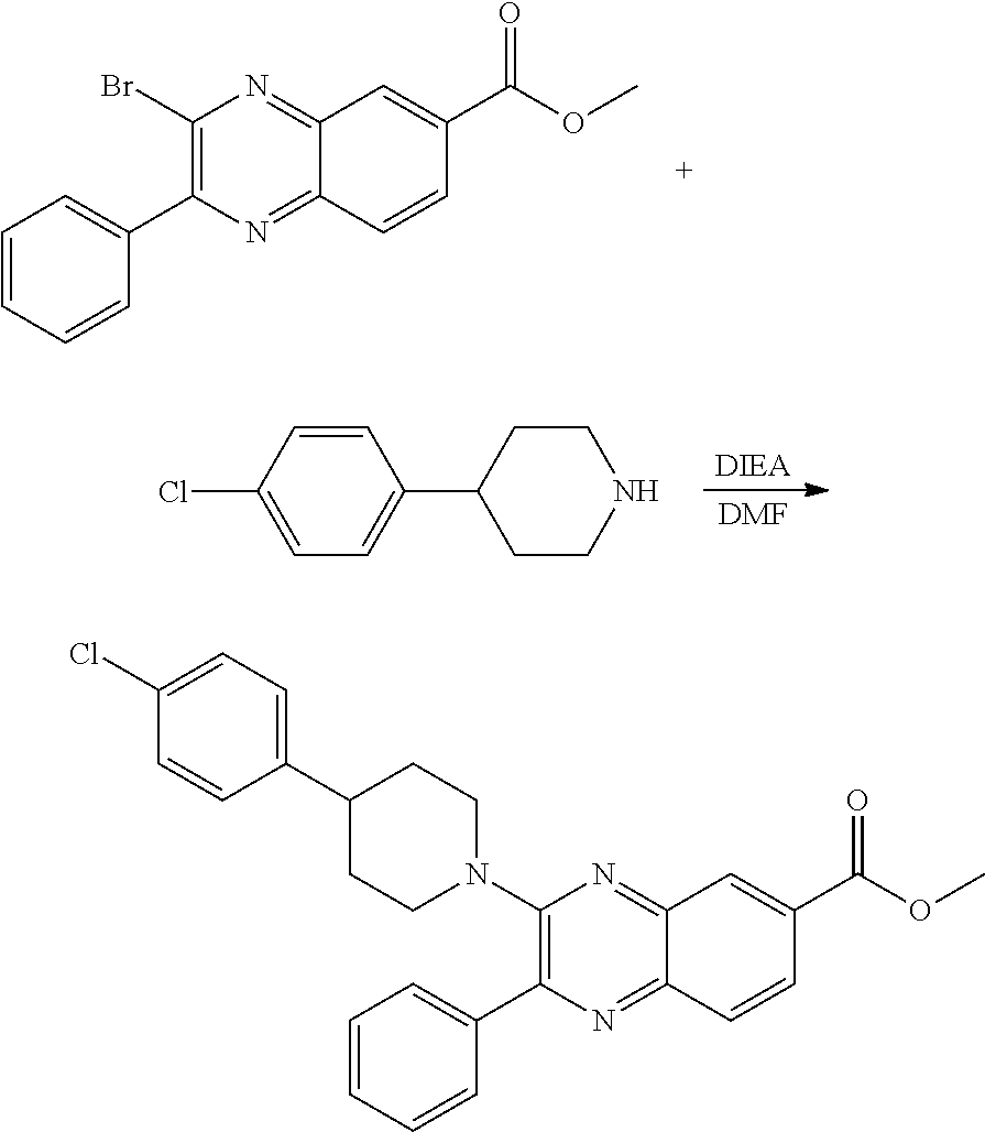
C1(Br)=C(C2=CC=CC=C2)N=C2C(=N1)C=C(C(=O)OC)C=C2.[DIEA].[DMF].C1=CC(Cl)=CC=C1C1CCNCC1.C1(N2CCC(C3=CC=C(Cl)C=C3)CC2)=C(C2=CC=CC=C2)N=C2C(=N1)C=C(C(=O)OC)C=C2
